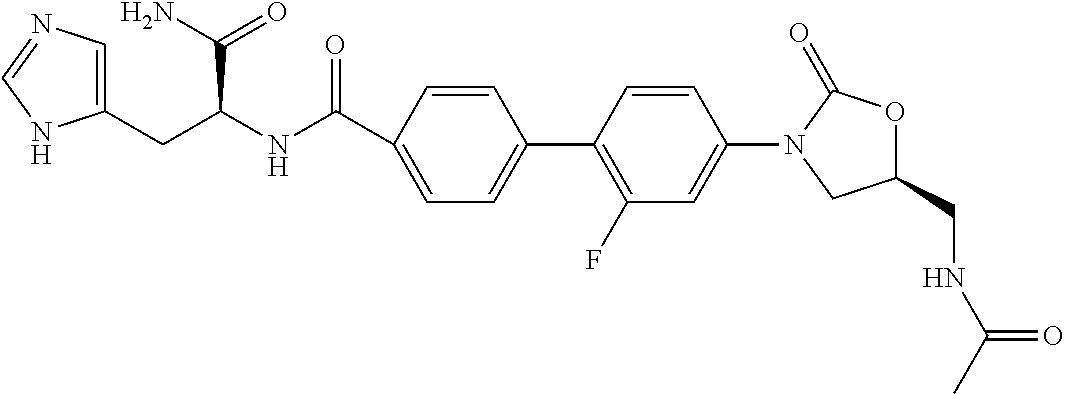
C1=C(C(NC(C(N)=O)CC2=CN=CN2)=O)C=CC(C2=C(F)C=C(N3CC(CNC(=O)C)OC3=O)C=C2)=C1
